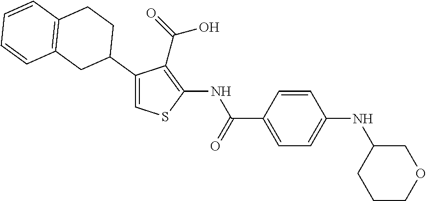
C1(C2CC3=C(CC2)C=CC=C3)=CSC(NC(C2=CC=C(NC3COCCC3)C=C2)=O)=C1C(=O)O
